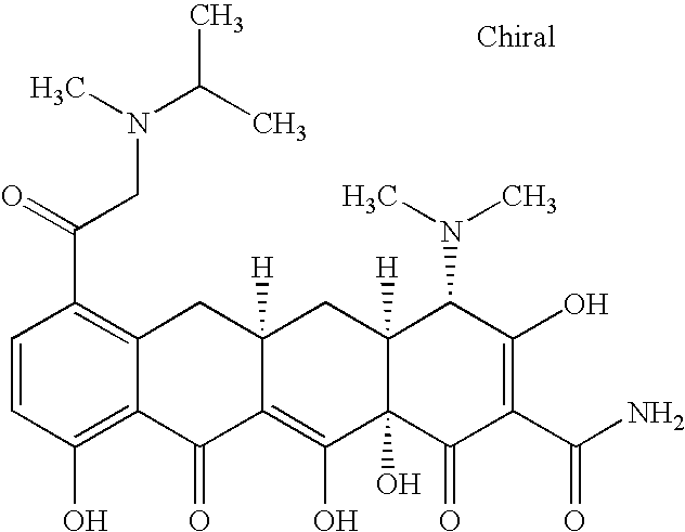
C1=CC(O)=C2C(=C1C(=O)CN(C(C)C)C)CC1([H])C(=C(O)C3(O)C([H])(C1)C(N(C)C)C(O)=C(C(N)=O)C3=O)C2=O
